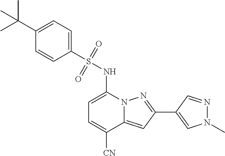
C1=C(NS(C2=CC=C(C(C)(C)C)C=C2)(=O)=O)N2C(=CC(C3=CN(C)N=C3)=N2)C([CN])=C1
